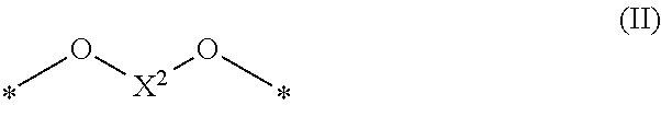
O([X2]OC)C
